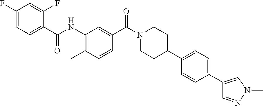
C1(C2CCN(C(C3=CC(NC(C4=CC=C(F)C=C4F)=O)=C(C)C=C3)=O)CC2)=CC=C(C2=CN(C)N=C2)C=C1
